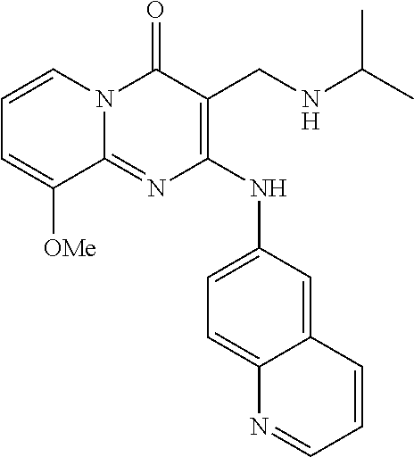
C1(=O)N2C(=NC(NC3=CC=C4C(=C3)C=CC=N4)=C1CNC(C)C)C([OMe])=CC=C2
